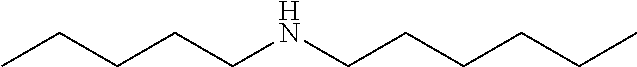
CCCCCNCCCCCC
